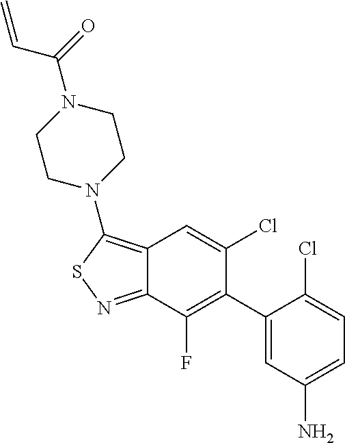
C12=C(N3CCN(C(=O)C=C)CC3)SN=C1C(F)=C(C1=CC(N)=CC=C1Cl)C(Cl)=C2
